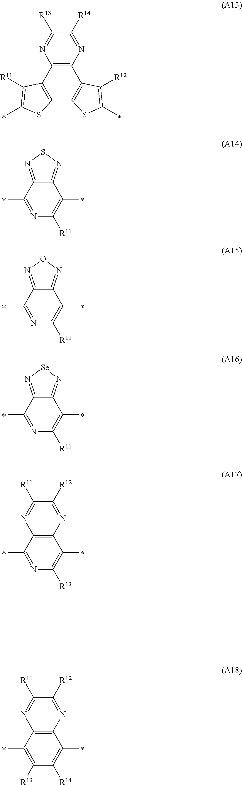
C12=C(N=C([R14])C([R13])=N1)C1=C(C3=C2C([R11])=C(C)S3)SC(C)=C1[R12].C1(C)=NC([R11])=C(C)C2=NSN=C12.C1(C)=NC([R11])=C(C)C2=NON=C12.C1(C)=NC([R11])=C(C)C2=N[Se]N=C12.C12=C(C(C)=NC([R13])=C1C)N=C([R11])C([R12])=N2.C12=C(C(C)=C([R13])C([R14])=C1C)N=C([R11])C([R12])=N2
